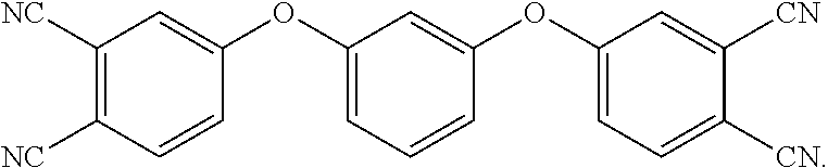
C1([NC])=C([NC])C=CC(OC2=CC=CC(OC3=CC=C([CN])C([CN])=C3)=C2)=C1
